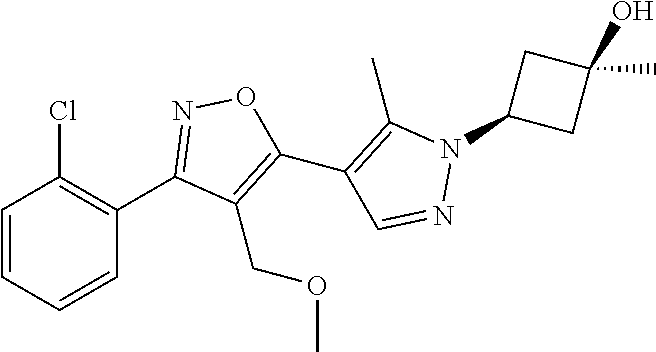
C1(C2=NOC(C3=C(C)N(C4CC(O)(C)C4)N=C3)=C2COC)=C(Cl)C=CC=C1
